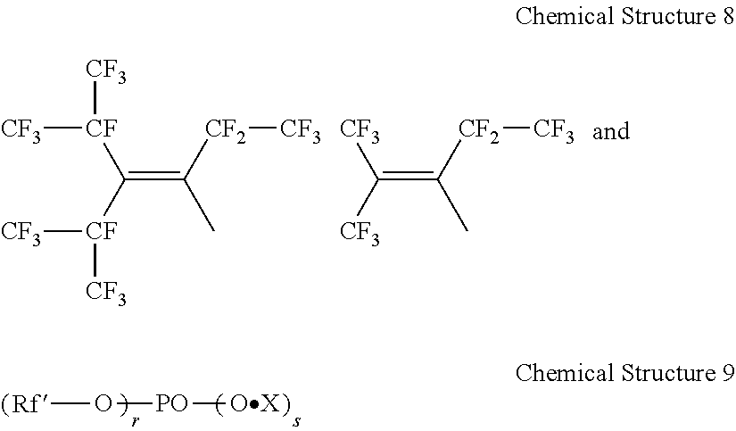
[Rf]O[PO][OX].[CF3][CF]([CF3])C([CF]([CF3])[CF3])=C([CF2][CF3])C.C(=C([CF2][CF3])C)([CF3])[CF3]
